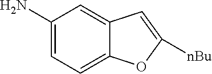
C1(N)=CC=C2C(=C1)C=C([nBu])O2
